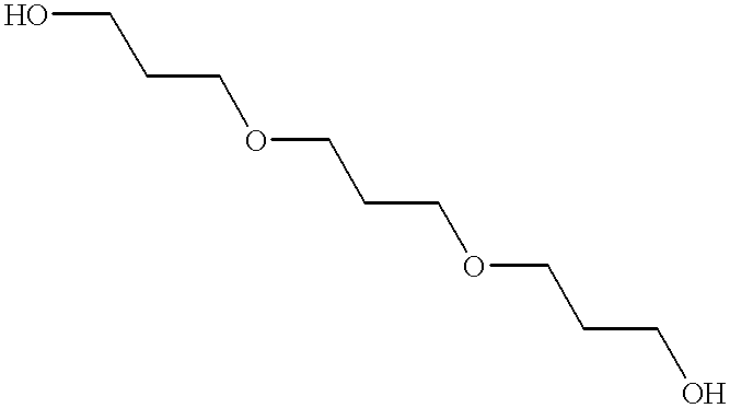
OCCCOCCCOCCCO
